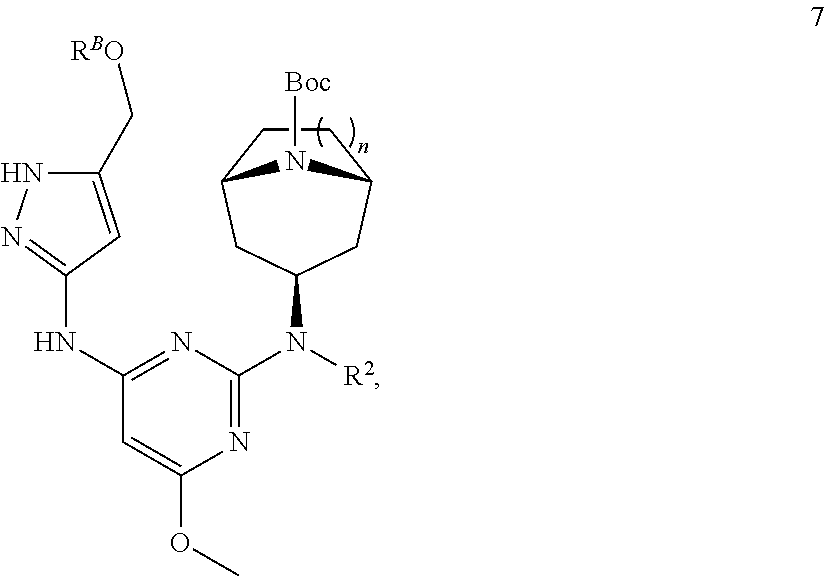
C1CC2CC(N([R2])C3=NC(OC)=CC(NC4=NNC(C[RBO])=C4)=N3)CC1N2[Boc]
